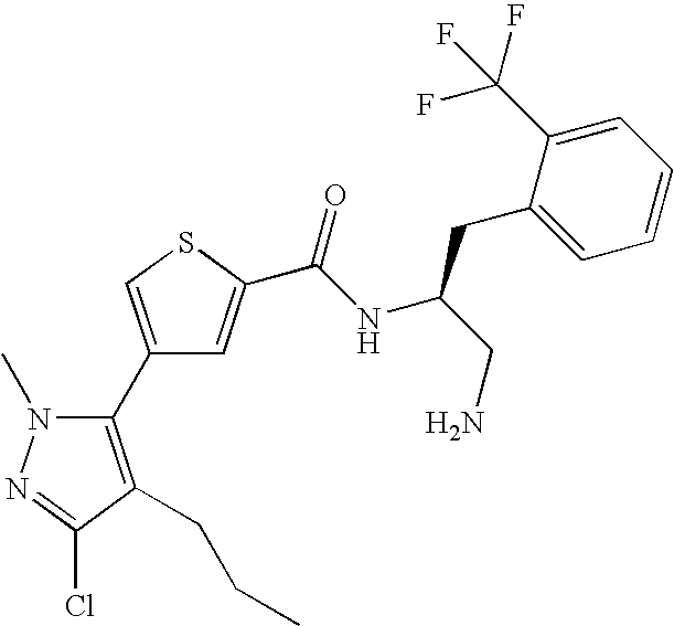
C1(C2=C(CCC)C(Cl)=NN2C)=CSC(C(NC(CN)CC2=CC=CC=C2C(F)(F)F)=O)=C1
